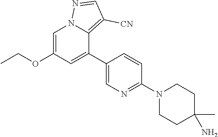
C1(C2=CC(OCC)=CN3C2=C([CN])C=N3)=CN=C(N2CCC(C)(N)CC2)C=C1
